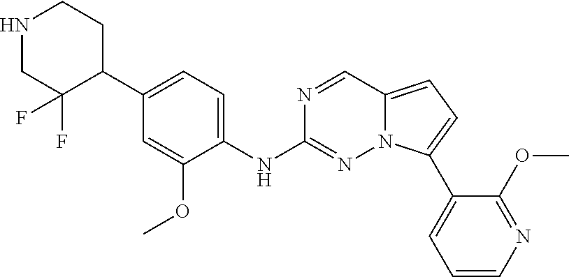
N1CC(F)(F)C(C2=CC=C(NC3=NN4C(=CC=C4C4=CC=CN=C4OC)C=N3)C(OC)=C2)CC1
